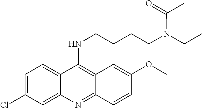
C1=C(Cl)C=C2C(=C1)C(NCCCCN(CC)C(C)=O)=C1C(=N2)C=CC(OC)=C1
